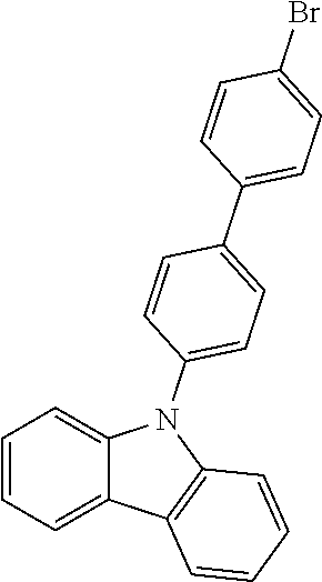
C1=CC=C2C(=C1)N(C1=CC=C(C3=CC=C(Br)C=C3)C=C1)C1=C2C=CC=C1
